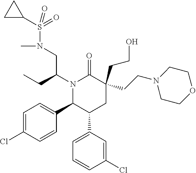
S(N(CC(N1C(C2=CC=C(Cl)C=C2)C(C2=CC=CC(Cl)=C2)CC(CCO)(CCN2CCOCC2)C1=O)CC)C)(C1CC1)(=O)=O
